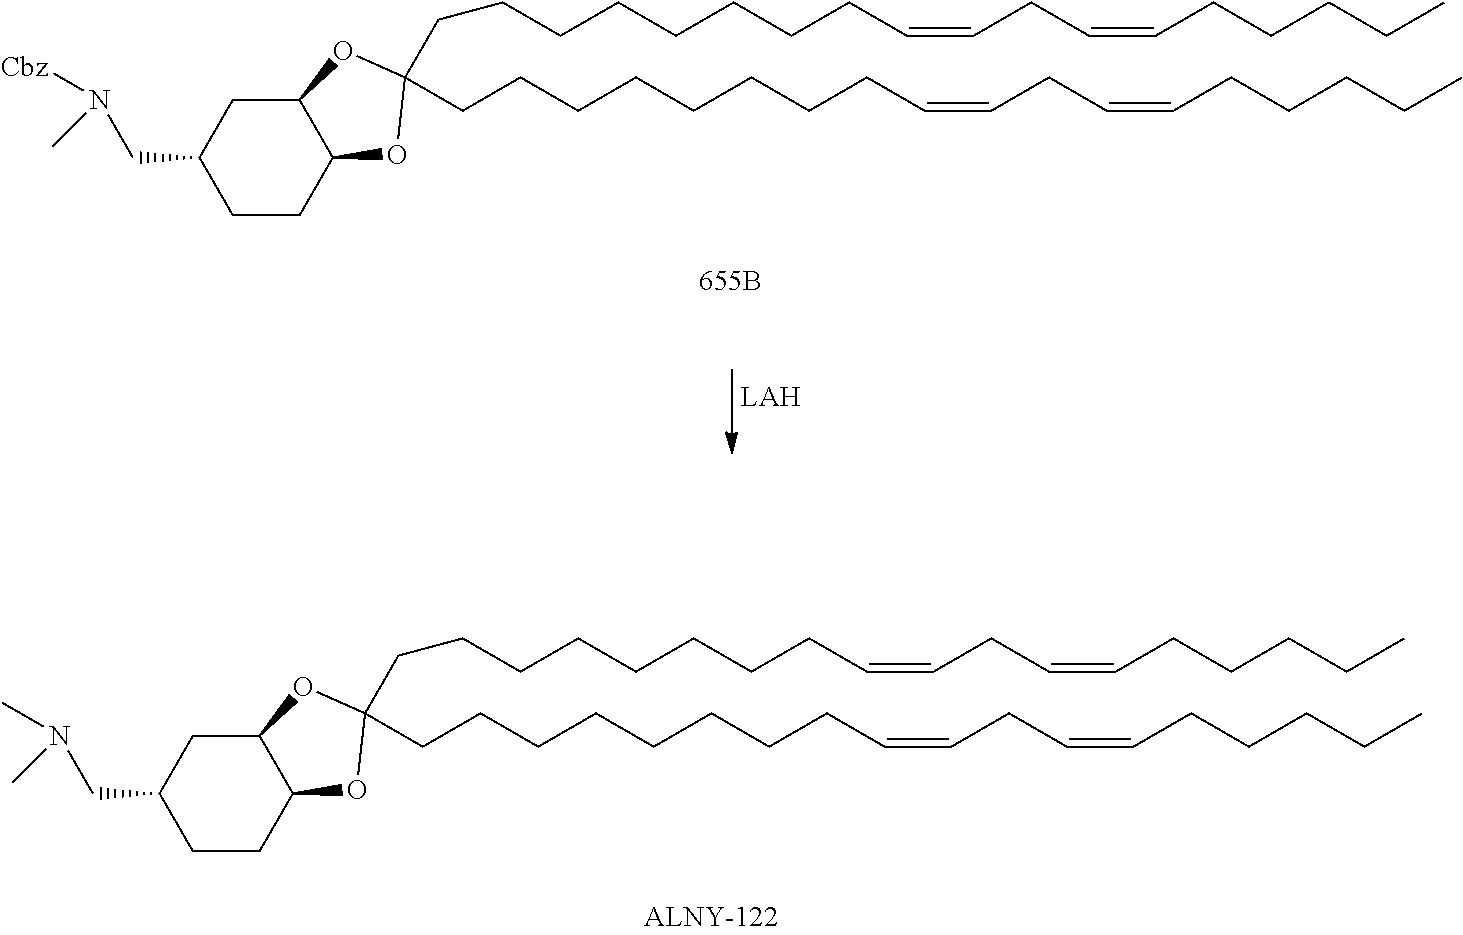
C1CC2C(CC1CN([Cbz])C)OC(CCCCCCCCC=CCC=CCCCCC)(CCCCCCCCC=CCC=CCCCCC)O2.C1CC2C(CC1CN(C)C)OC(CCCCCCCCC=CCC=CCCCCC)(CCCCCCCCC=CCC=CCCCCC)O2
